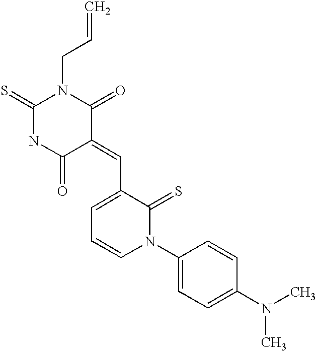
C=CCN1C(=S)NC(=O)C(=CC2=CC=CN(C3=CC=C(N(C)C)C=C3)C2=S)C1=O
